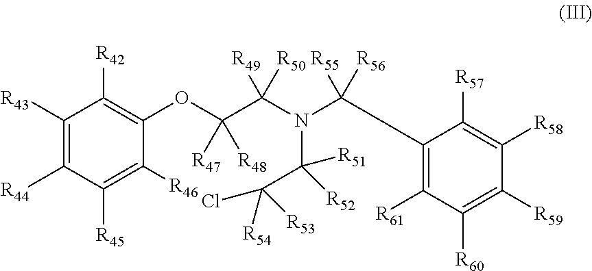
C1([R43])=C([R44])C([R45])=C([R46])C(OC(C(N(C([R52])([R51])C(Cl)([R54])[R53])C([R56])([R55])C2=C([R61])C([R60])=C([R59])C([R58])=C2[R57])([R50])[R49])([R48])[R47])=C1[R42]
